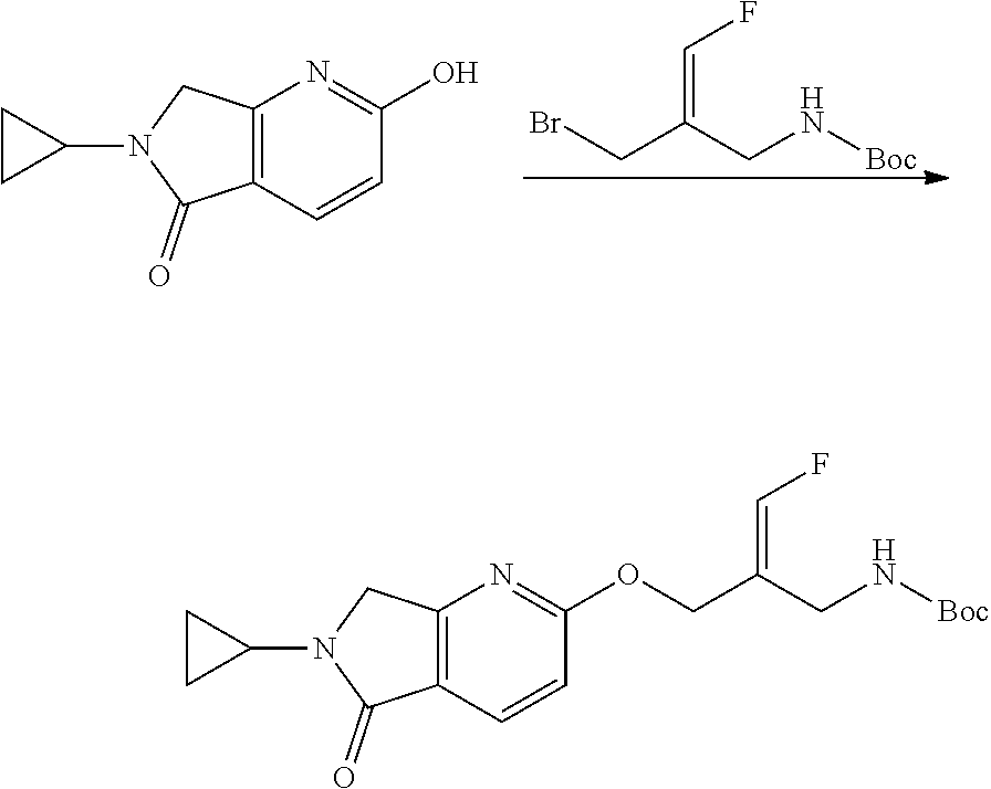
C12=C(C=CC(OCC(=CF)CN[Boc])=N1)C(=O)N(C1CC1)C2.C(=C(CN[Boc])CBr)F.C12=C(C=CC(O)=N1)C(=O)N(C1CC1)C2
